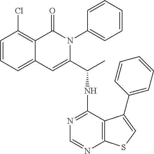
ClC1=C2C(=CC=C1)C=C(C(NC1=NC=NC3=C1C(C1=CC=CC=C1)=CS3)C)N(C1=CC=CC=C1)C2=O
